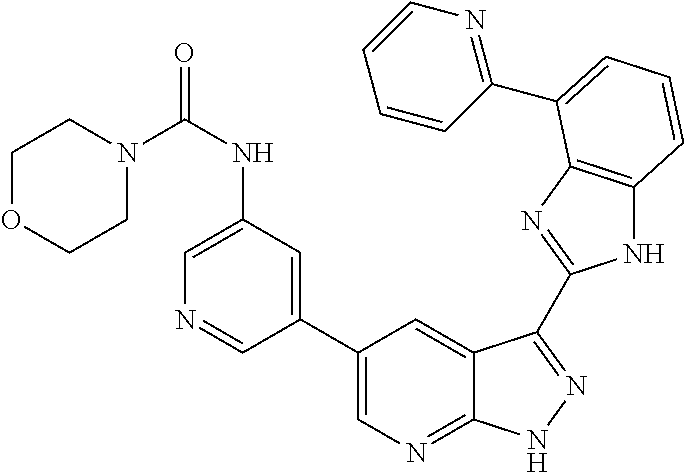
C1(C2=CN=C3C(=C2)C(C2=NC4=C(N2)C=CC=C4C2=NC=CC=C2)=NN3)=CC(NC(N2CCOCC2)=O)=CN=C1
